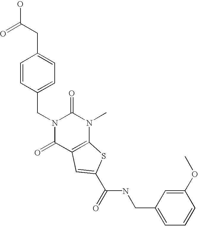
O=C(CC1=CC=C(CN2C(=O)N(C)C3=C(C2=O)C=C(C(NCC2=CC=CC(OC)=C2)=O)S3)C=C1)O
